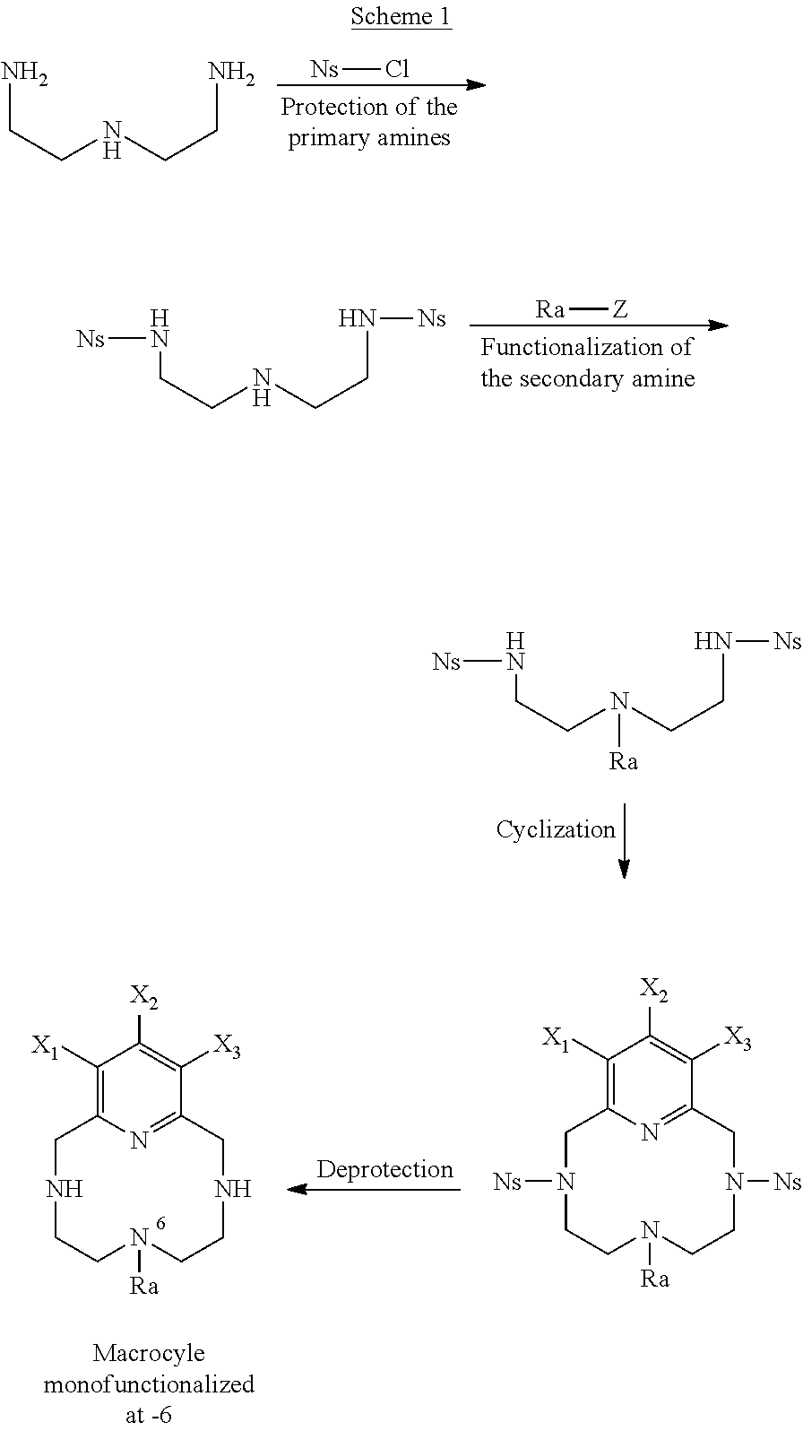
NCCNCCN.[Ns]Cl.N(CCNCCN[Ns])[Ns].[Ra][Z].N(CCN(CCN[Ns])[Ra])[Ns].C1N([Ns])CCN([Ra])CCN([Ns])CC2=NC1=C([X1])C([X2])=C2[X3].C1NCCN([Ra])CCNCC2=NC1=C([X1])C([X2])=C2[X3]
